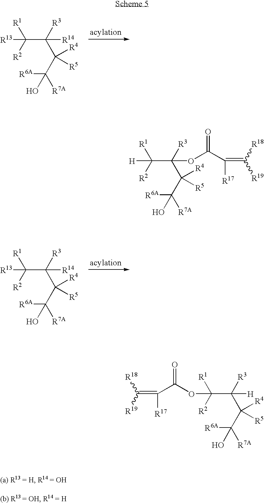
C(C([R3])(C(C([R6A])(O)[R7A])([R4])[R5])[R14])([R1])([R2])[R13].C(C([R3])(C(C([R6A])(O)[R7A])([R4])[R5])[R14])([R1])([R2])[R13].C(C([R3])(C(C([R6A])(O)[R7A])([R4])[R5])OC(C(=C([R18])[R19])[R17])=O)([R1])([R2])[H].C(C([R3])(C(C([R6A])(O)[R7A])([R4])[R5])[H])([R1])([R2])OC(C(=C([R18])[R19])[R17])=O
